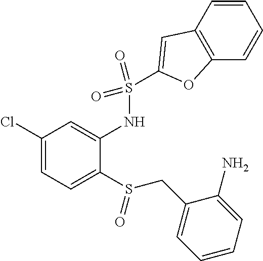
C1(Cl)=CC=C(S(CC2=CC=CC=C2N)=O)C(NS(C2=CC3=C(C=CC=C3)O2)(=O)=O)=C1
